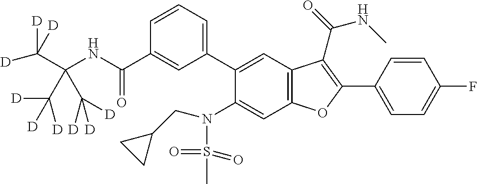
C1=CC(C2=C(C(=O)NC)C3=C(C=C(N(CC4CC4)S(=O)(=O)C)C(C4=CC=CC(C(NC(C([D])([D])[D])(C([D])([D])[D])C([D])([D])[D])=O)=C4)=C3)O2)=CC=C1F
